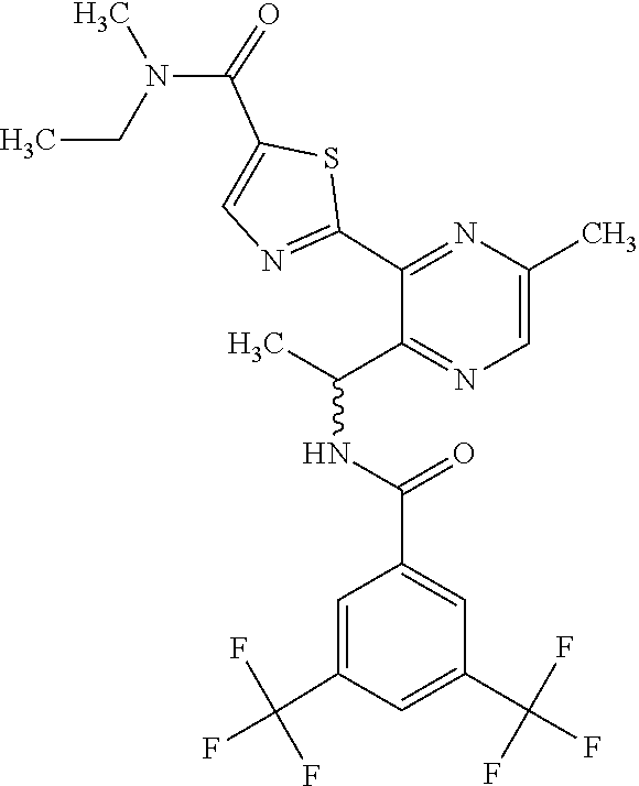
C1=C(C(F)(F)F)C=C(C(=O)NC(C)C2=NC=C(C)N=C2C2=NC=C(C(N(CC)C)=O)S2)C=C1C(F)(F)F
